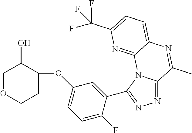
N1=C2N(C(C3=CC(OC4C(O)COCC4)=CC=C3F)=N1)C1=NC(C(F)(F)F)=CC=C1N=C2C
